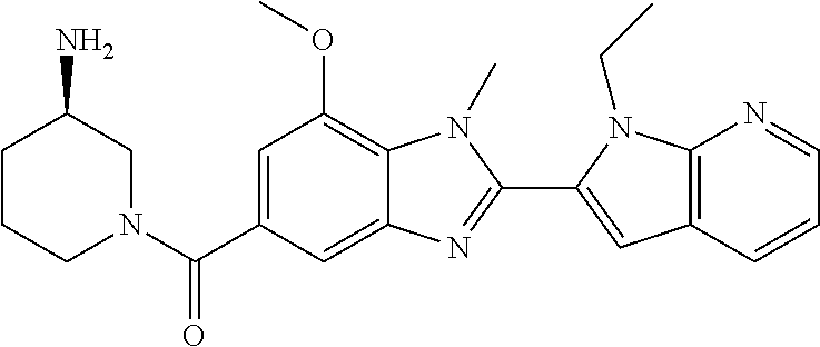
C1=C(C(N2CC(N)CCC2)=O)C=C2C(=C1OC)N(C)C(C1=CC3=C(N1CC)N=CC=C3)=N2
